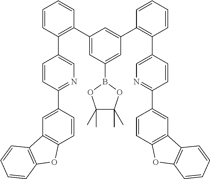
C1=CC(C2=CN=C(C3=CC4=C(C=C3)OC3=C4C=CC=C3)C=C2)=C(C2=CC(B3OC(C)(C)C(C)(C)O3)=CC(C3=C(C4=CN=C(C5=CC6=C(C=C5)OC5=C6C=CC=C5)C=C4)C=CC=C3)=C2)C=C1
